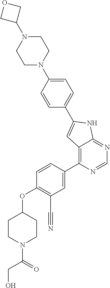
O(C1=C(C#N)C=C(C2=C3C(=NC=N2)NC(C2=CC=C(N4CCN(C5COC5)CC4)C=C2)=C3)C=C1)C1CCN(C(=O)CO)CC1
